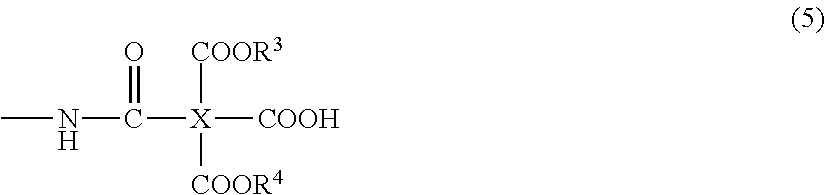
CNC([X]([COOH])([COOR3])[COOR4])=O
